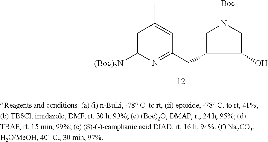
C1=C([(Boc)2N])N=C(CC2CN([Boc])CC2O)C=C1C
